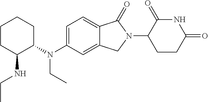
C1CC(NCC)C(N(C2=CC=C3C(=C2)CN(C2CCC(=O)NC2=O)C3=O)CC)CC1
